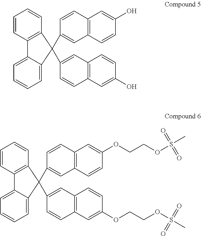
C1=CC2=C(C=C1)C(C1=CC3=C(C=C1)C=C(O)C=C3)(C1=CC3=C(C=C1)C=C(O)C=C3)C1=CC=CC=C21.C1=CC2=C(C=C1)C(C1=CC3=C(C=C1)C=C(OCCOS(C)(=O)=O)C=C3)(C1=CC3=C(C=C1)C=C(OCCOS(C)(=O)=O)C=C3)C1=CC=CC=C21
